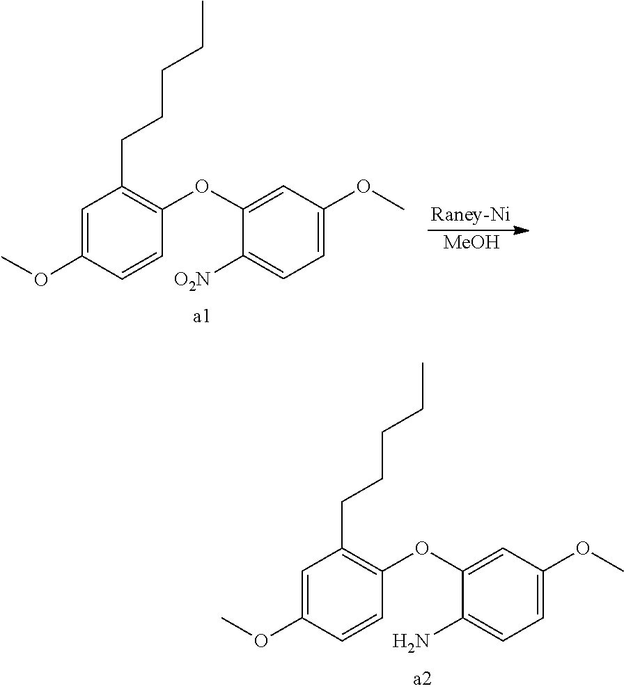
O(C)C1=CC(CCCCC)=C(OC2=CC(OC)=CC=C2N)C=C1.O(C)C1=CC(CCCCC)=C(OC2=CC(OC)=CC=C2[O2N])C=C1.[MeOH]
